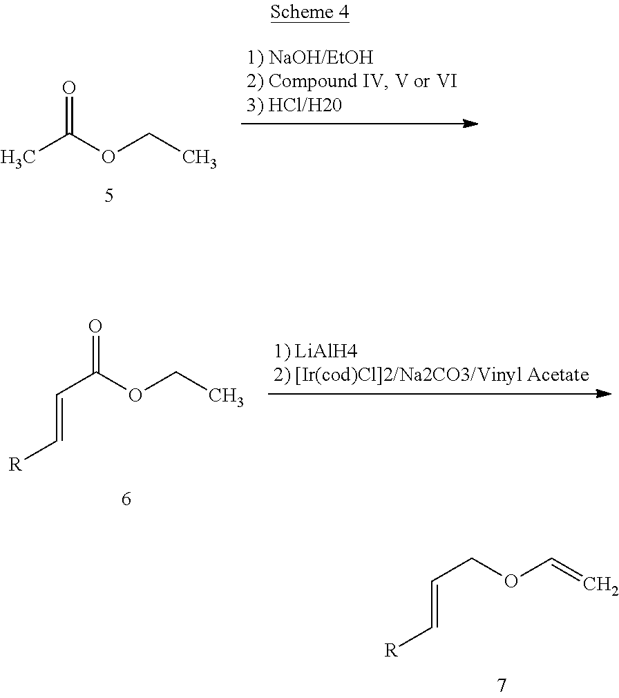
C(COC=C)=C[R].C(C(OCC)=O)=C[R].CC(OCC)=O
